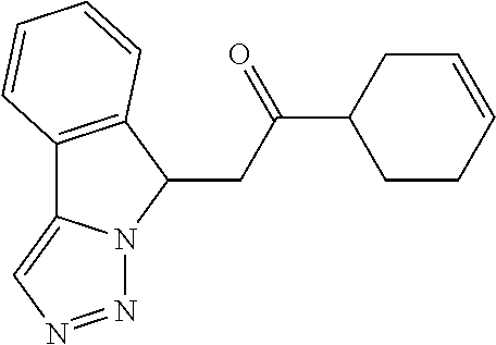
C12=C(C(CC(C3CC=CCC3)=O)N3C1=CN=N3)C=CC=C2
